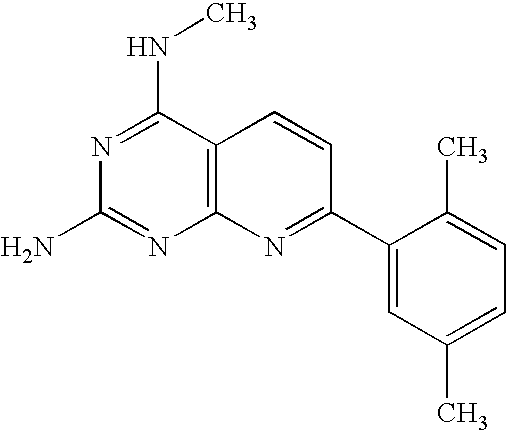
N1=C(NC)C2=C(N=C1N)N=C(C1=CC(C)=CC=C1C)C=C2
